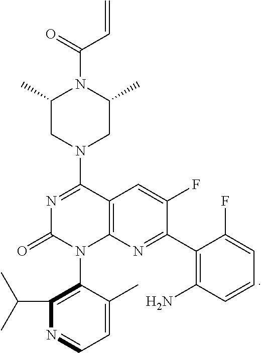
C1(C2=NC3=C(C=C2F)C(N2CC(C)N(C(=O)C=C)C(C)C2)=NC(=O)N3C2=C(C(C)C)N=CC=C2C)=C(N)C=CC=C1F
